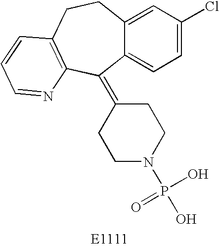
C12=CC=C(Cl)C=C1CCC1=C(C2=C2CCN(P(O)(O)=O)CC2)N=CC=C1
